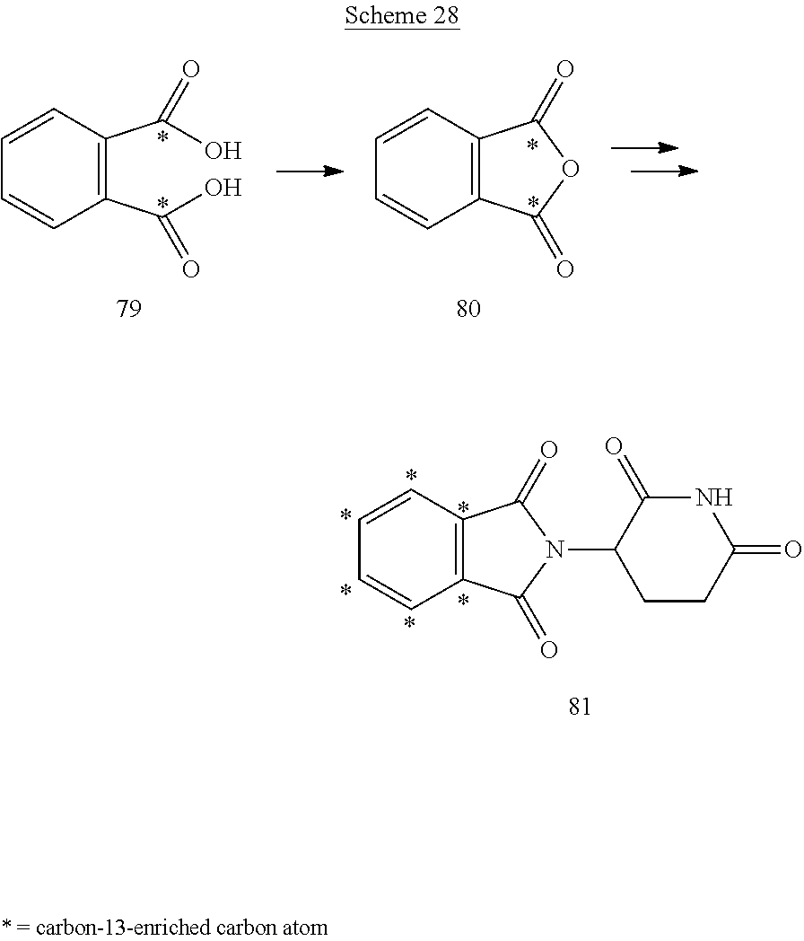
C12=C(C=CC=C1)C(=O)N(C1CCC(=O)NC1=O)C2=O.C12=C(C=CC=C1)C(=O)OC2=O.C1(C(=O)O)=C(C(O)=O)C=CC=C1
